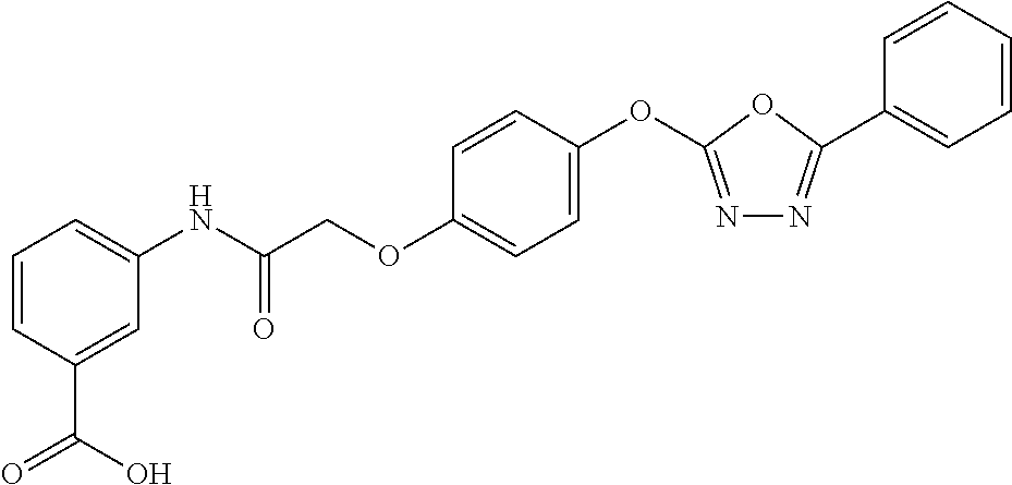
C1=CC(C(=O)O)=CC(NC(COC2=CC=C(OC3=NN=C(C4=CC=CC=C4)O3)C=C2)=O)=C1
